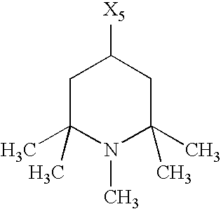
C1C(C)(C)N(C)C(C)(C)CC1[X5]
